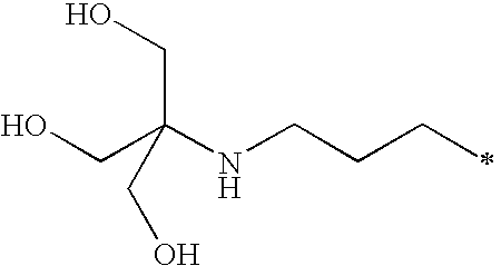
OCC(NCCCC)(CO)CO
